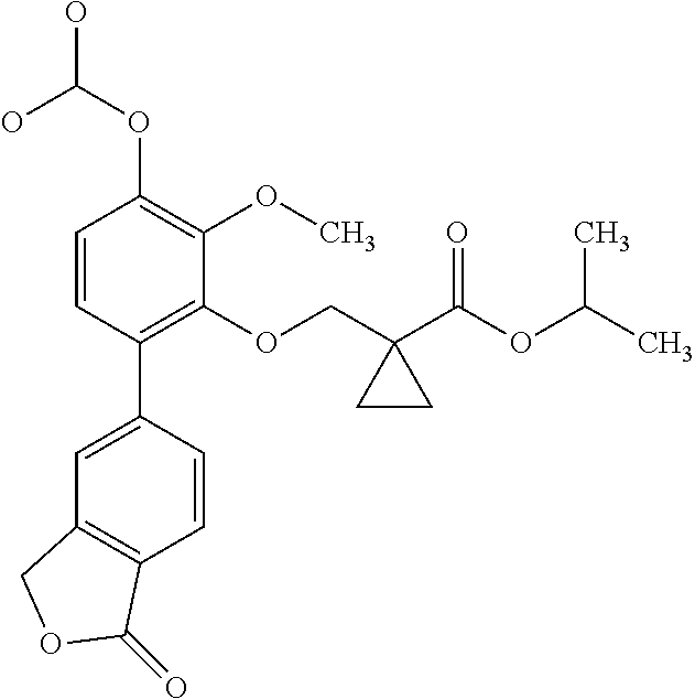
C1=CC(C2=CC3=C(C=C2)C(=O)OC3)=C(OCC2(C(OC(C)C)=O)CC2)C(OC)=C1OC(O)O
